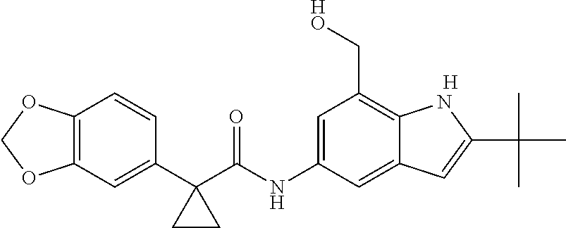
C1(C2(C(NC3=CC(C[HO])=C4C(=C3)C=C(C(C)(C)C)N4)=O)CC2)=CC2=C(C=C1)OCO2.[H]
